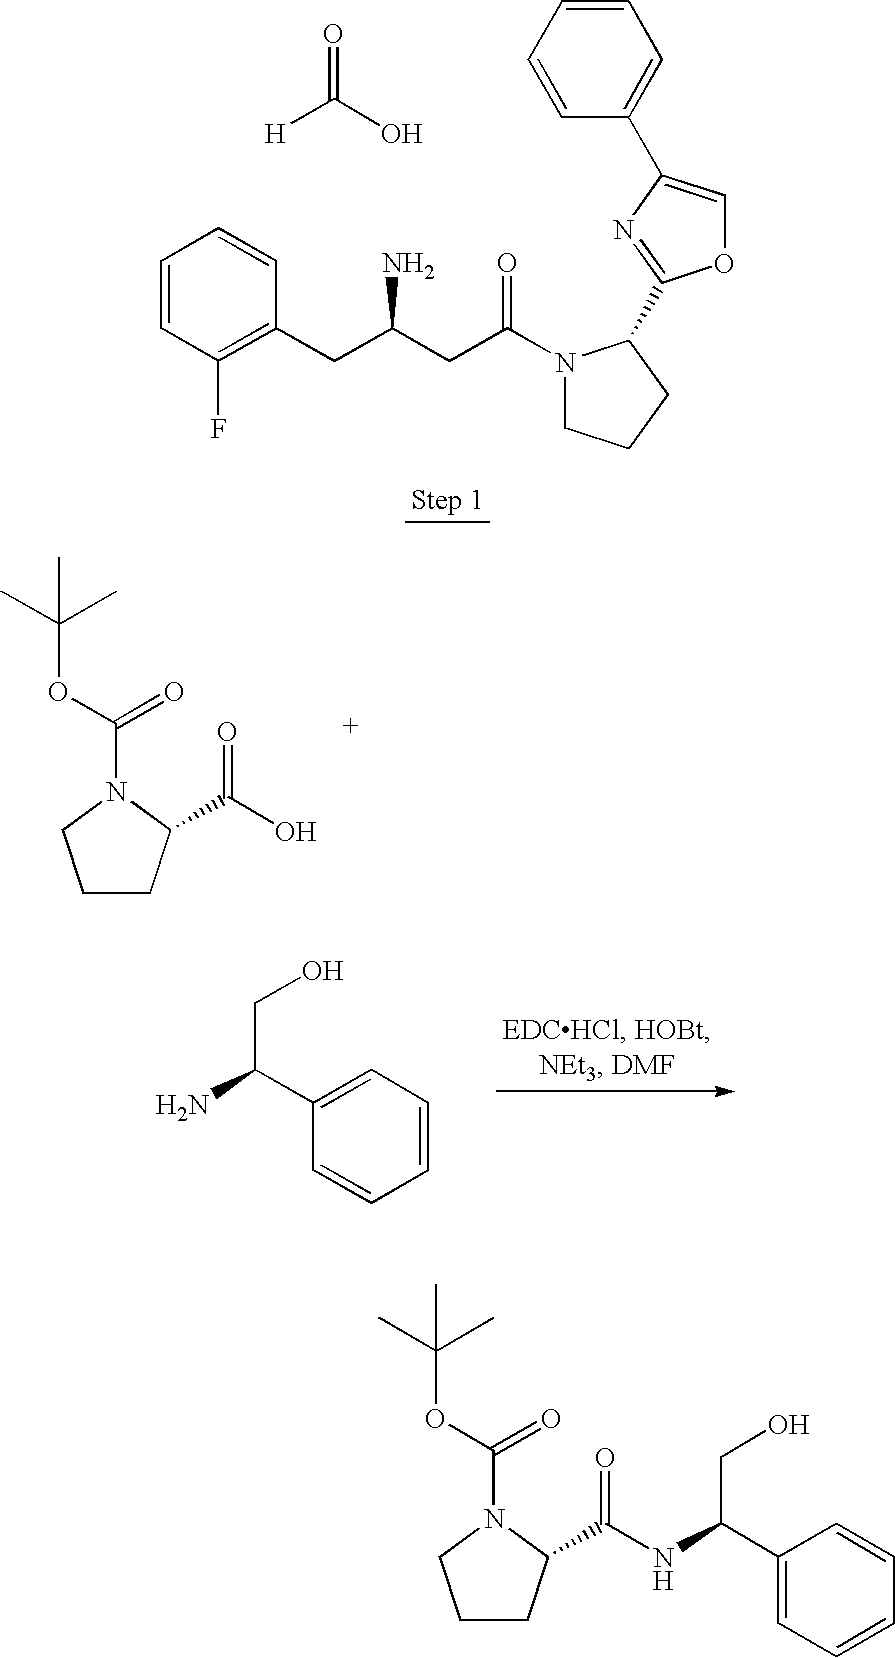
C1(C2=COC(C3CCCN3C(CC(CC3=C(F)C=CC=C3)N)=O)=N2)=CC=CC=C1.[H]C(O)=O.C1CC(C(O)=O)N(C(OC(C)(C)C)=O)C1.C1=CC=C(C(CO)N)C=C1.C1CC(C(=O)NC(C2=CC=CC=C2)CO)N(C(OC(C)(C)C)=O)C1
